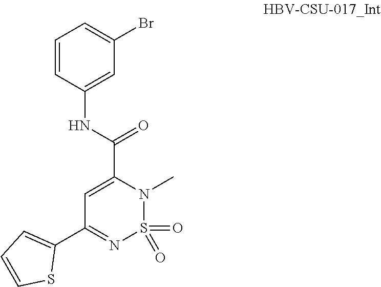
C1=C(C(NC2=CC(Br)=CC=C2)=O)N(C)S(=O)(=O)N=C1C1=CC=CS1
